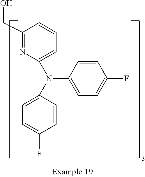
C1(CO)=NC(N(C2=CC=C(F)C=C2)C2=CC=C(F)C=C2)=CC=C1
